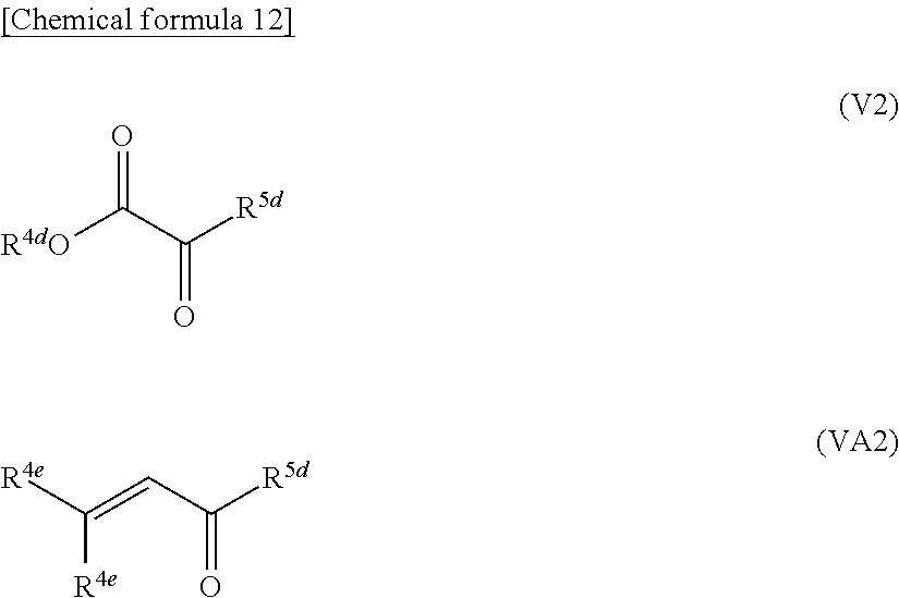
C(=CC(=O)[R5d])([R4e])[R4e].[R4dO]C(C(=O)[R5d])=O
